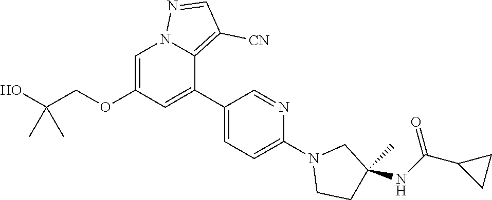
O(CC(O)(C)C)C1=CN2C(=C([CN])C=N2)C(C2=CC=C(N3CCC(NC(C4CC4)=O)(C)C3)N=C2)=C1
